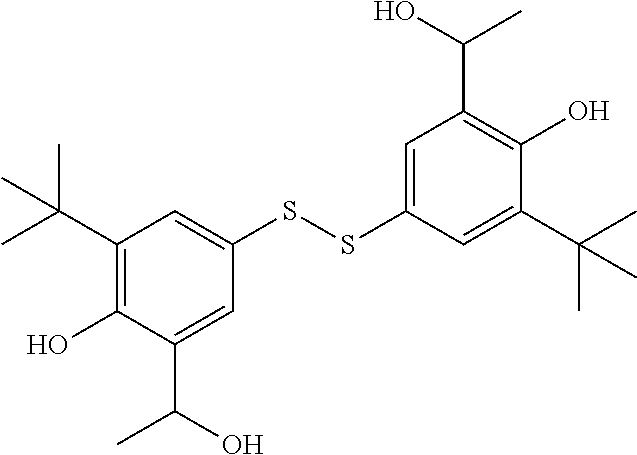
C1(C(C)(C)C)=C(O)C(C(O)C)=CC(SSC2=CC(C(O)C)=C(O)C(C(C)(C)C)=C2)=C1
